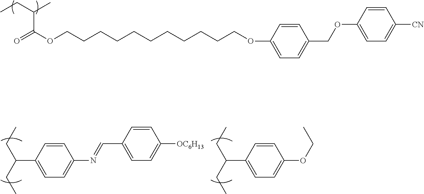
C(CCCCCCOC1=CC=C(COC2=CC=C([CN])C=C2)C=C1)CCCCOC(C(CC)C)=O.C(C1=CC=C(N=CC2=CC=C([OC6H13])C=C2)C=C1)(CC)CC.C(C1=CC=C(OCC)C=C1)(CC)CC
